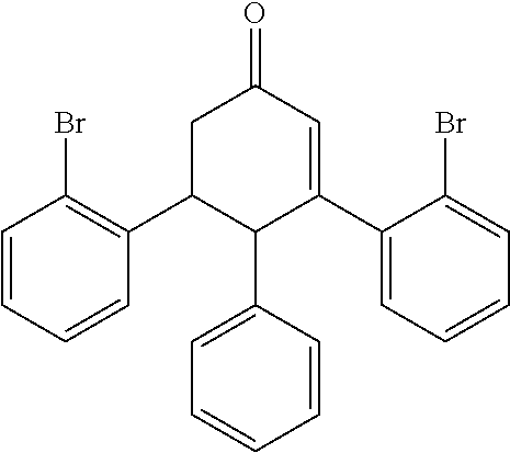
C1=CC(Br)=C(C2C(C3=CC=CC=C3)C(C3=CC=CC=C3Br)=CC(=O)C2)C=C1
